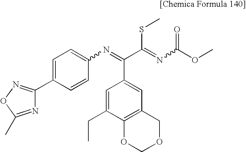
N1=C(C)ON=C1C1=CC=C(N=C(C2=CC3=C(C(CC)=C2)OCOC3)C(SC)=NC(=O)OC)C=C1
